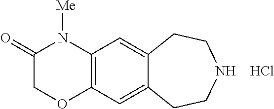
C1(=O)COC2=C(N1[Me])C=C1C(=C2)CCNCC1.Cl
